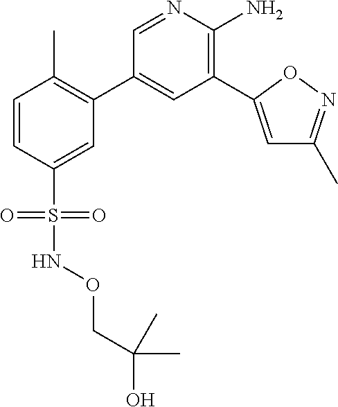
C1=CC(S(=O)(=O)NOCC(O)(C)C)=CC(C2=CC(C3=CC(C)=NO3)=C(N)N=C2)=C1C
